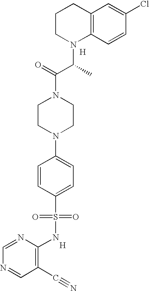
C12=C(C=CC(Cl)=C1)N(C(C(N1CCN(C3=CC=C(S(=O)(=O)NC4=C(C#N)C=NC=N4)C=C3)CC1)=O)C)CCC2.[H].[H]
